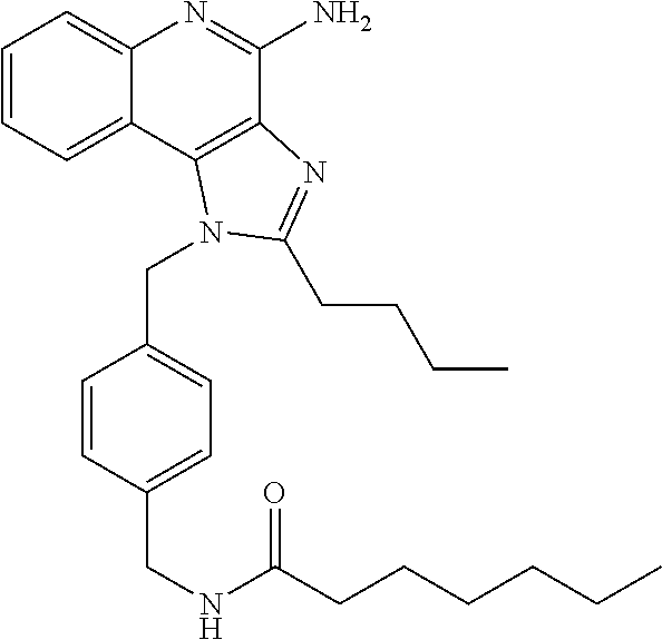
C1=CC=C2C(=C1)N=C(N)C1=C2N(CC2=CC=C(CNC(CCCCCC)=O)C=C2)C(CCCC)=N1
